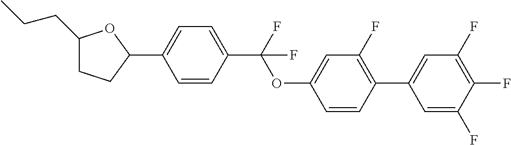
C1(CCC)CCC(C2=CC=C(C(OC3=CC(F)=C(C4=CC(F)=C(F)C(F)=C4)C=C3)(F)F)C=C2)O1
